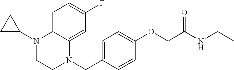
C1=C2C(=CC(F)=C1)N(CC1=CC=C(OCC(NCC)=O)C=C1)CCN2C1CC1
